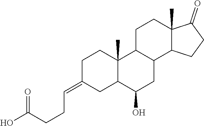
C(=C1CCC2(C)C(C1)C(O)CC1C2CCC2(C)C1CCC2=O)CCC(=O)O
